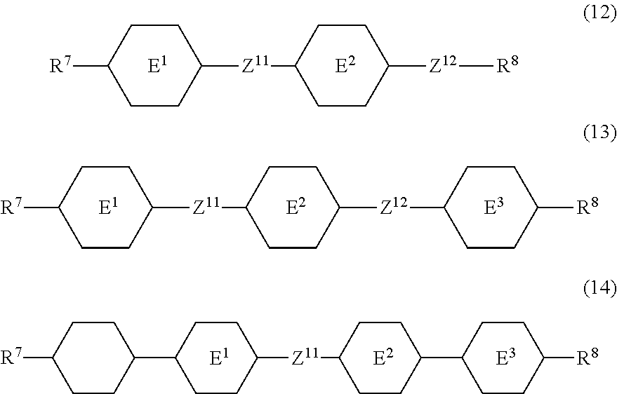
C1CC([Z11]C2CCC([Z12][R8])CC2)CCC1[R7].[E2].[E1].C1CC([Z11]C2CCC([Z12]C3CCC([R8])CC3)CC2)CCC1[R7].[E2].[E1].[E3].C1CC([R7])CCC1C1CCC([Z11]C2CCC(C3CCC([R8])CC3)CC2)CC1.[E3].[E2].[E1]
